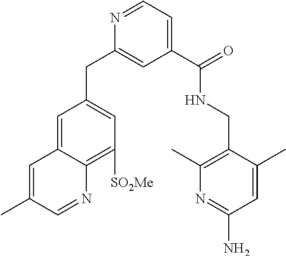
C1=NC2=C([SO2Me])C=C(CC3=CC(C(=O)NCC4=C(C)N=C(N)C=C4C)=CC=N3)C=C2C=C1C
